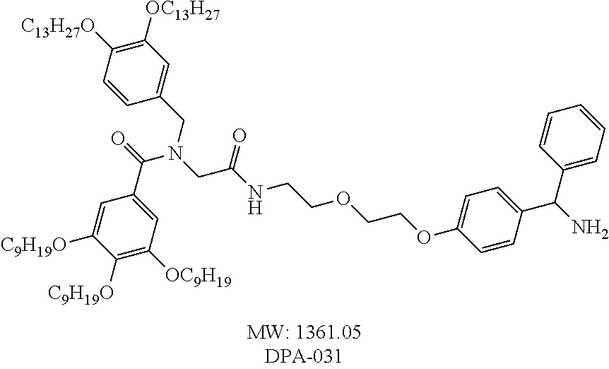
C1=C(CN(CC(NCCOCCOC2=CC=C(C(N)C3=CC=CC=C3)C=C2)=O)C(=O)C2=CC([OC9H19])=C([C9H19O])C([C9H19O])=C2)C=CC([C13H27O])=C1[OC13H27]
